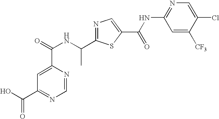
C1=NC(C(=O)NC(C2=NC=C(C(NC3=NC=C(Cl)C([CF3])=C3)=O)S2)C)=CC(C(O)=O)=N1
